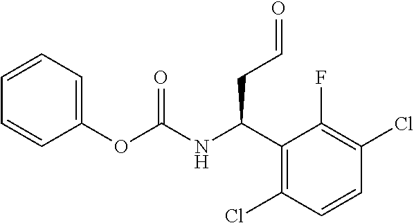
C1=CC=C(OC(NC(C2=C(Cl)C=CC(Cl)=C2F)CC=O)=O)C=C1
